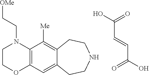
C(C=CC(=O)O)(=O)O.C1COC2=C(N1CC[OMe])C([Me])=C1C(=C2)CCNCC1
